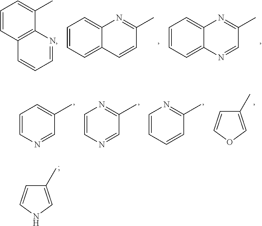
C1=CC2=C(C(C)=C1)N=CC=C2.C1=CC=C2C(=C1)N=C(C)C=C2.C1=CC=C2C(=C1)N=C(C)C=N2.C1=CC=C(C)C=N1.C1=CN=C(C)C=N1.C1=CN=C(C)C=C1.C1(C)=COC=C1.C1(C)=CNC=C1
